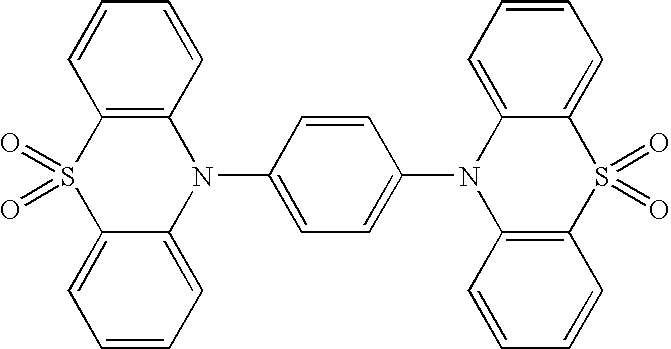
C1=CC=C2C(=C1)N(C1=CC=C(N3C4=C(S(=O)(=O)C5=CC=CC=C35)C=CC=C4)C=C1)C1=C(S2(=O)=O)C=CC=C1
